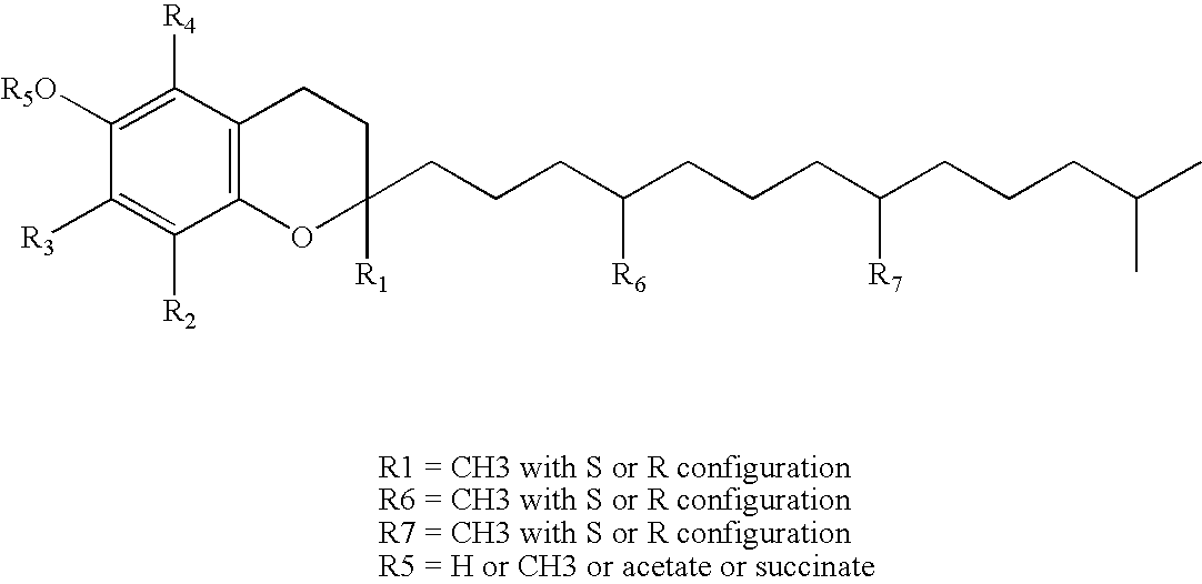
C1([R4])=C([R5O])C([R3])=C([R2])C2=C1CCC([R1])(CCCC(CCCC(CCCC(C)C)[R7])[R6])O2
